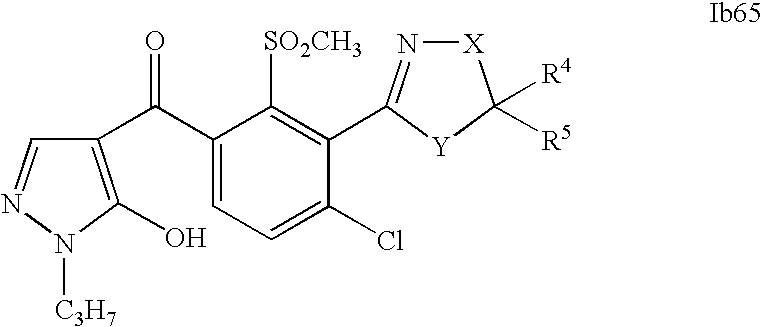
C1(C(C2=CC=C(Cl)C(C3=N[X]C([R4])([R5])[Y]3)=C2[SO2CH3])=O)=C(O)N([C3H7])N=C1
